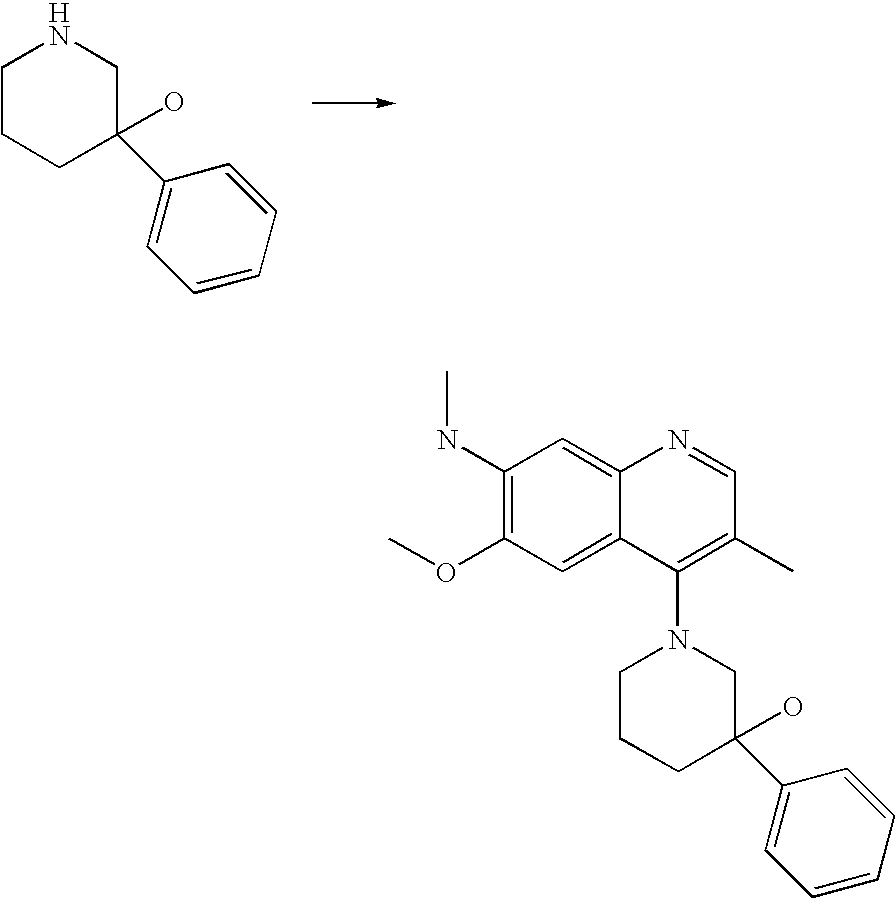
C1CCC(O)(C2=CC=CC=C2)CN1.C1CCC(O)(C2=CC=CC=C2)CN1C1=C(C)C=NC2=CC(NC)=C(OC)C=C12
